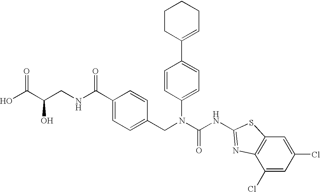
OC(C(CNC(C1=CC=C(CN(C(NC2=NC3=C(S2)C=C(Cl)C=C3Cl)=O)C2=CC=C(C3=CCCCC3)C=C2)C=C1)=O)O)=O
